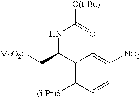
[O(t-Bu)]C(=O)NC(C[MeO2C])C1=C([(i-Pr)S])C=CC([NO2])=C1
